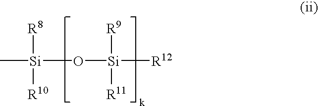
C[Si](O[Si]([R12])([R9])[R11])([R8])[R10]
